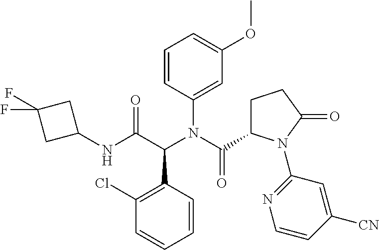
C1(Cl)=C(C(C(NC2CC(F)(F)C2)=O)N(C(=O)C2CCC(=O)N2C2=NC=CC([CN])=C2)C2=CC(OC)=CC=C2)C=CC=C1
